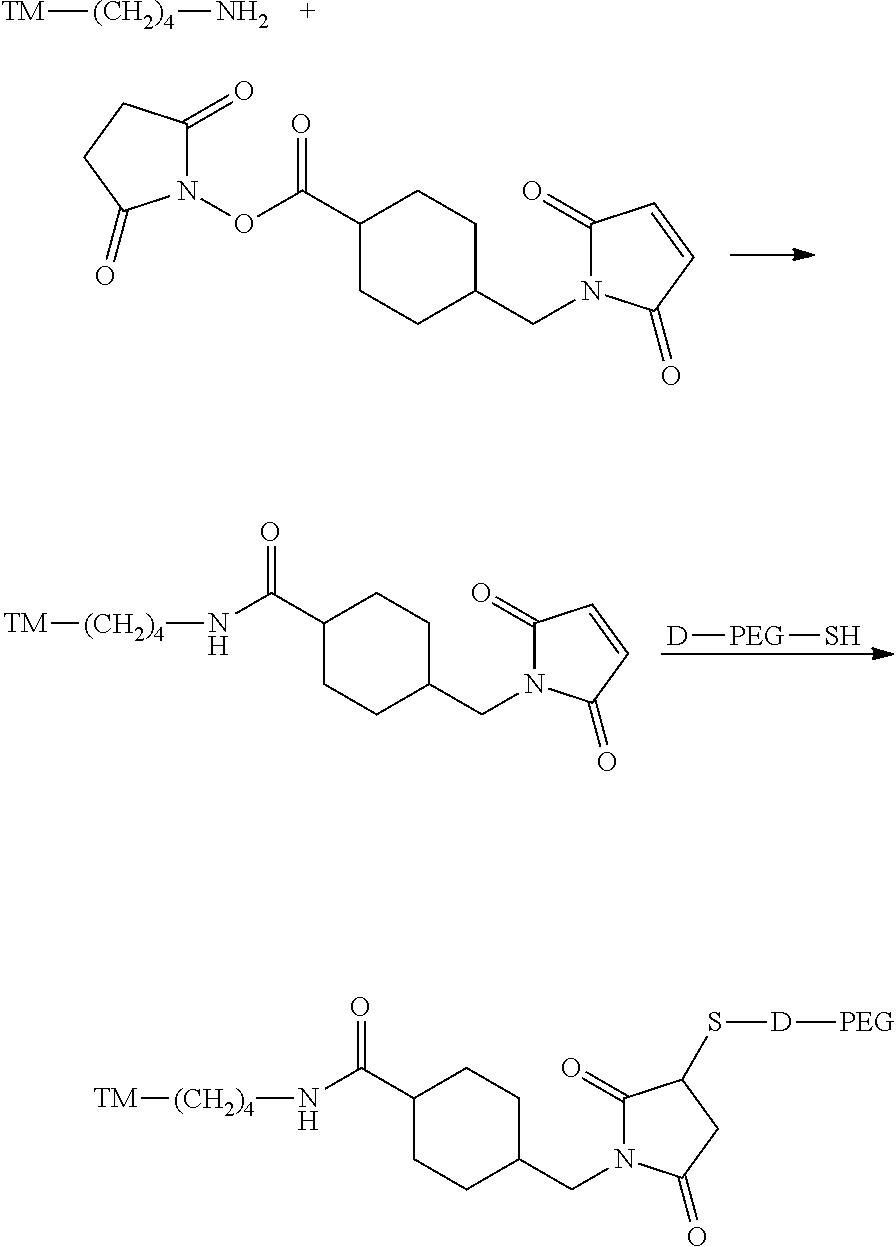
[TM][(CH2)4]N.N1(OC(C2CCC(CN3C(=O)C=CC3=O)CC2)=O)C(=O)CCC1=O.N(C(C1CCC(CN2C(=O)C=CC2=O)CC1)=O)[(CH2)4][TM].[D][PEG]S.N(C(C1CCC(CN2C(=O)C(S[D][PEG])CC2=O)CC1)=O)[(CH2)4][TM]
